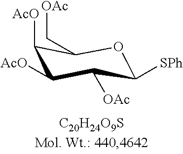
C1([AcO])C([AcO])C([OAc])C([SPh])OC1C[OAc]
